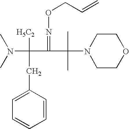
[H5C2]C(CC1=CC=CC=C1)(C(C(N1CCOCC1)(C)C)=NOCC=C)N(C)C
